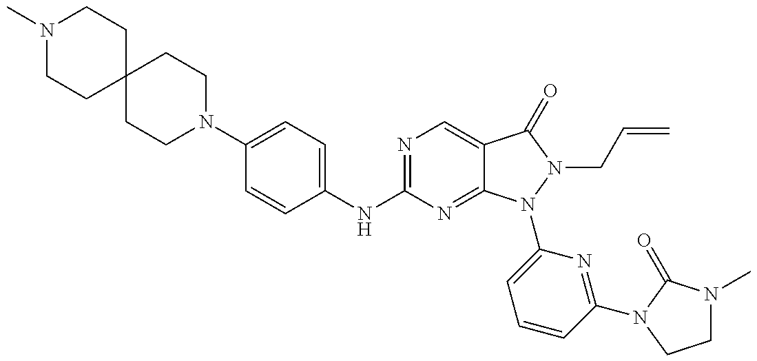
N1(C)CCC2(CC1)CCN(C1=CC=C(NC3=NC=C4C(=N3)N(C3=CC=CC(N5C(=O)N(C)CC5)=N3)N(CC=C)C4=O)C=C1)CC2
